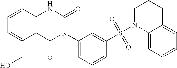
C12=C(C=CC=C1CO)NC(=O)N(C1=CC=CC(S(N3C4=CC=CC=C4CCC3)(=O)=O)=C1)C2=O
